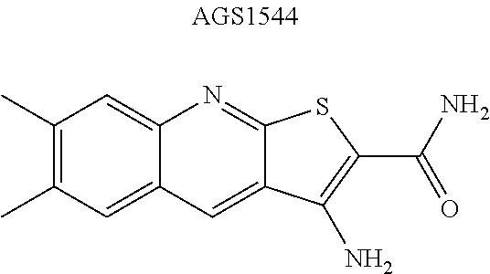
C12=CC(C)=C(C)C=C1N=C1C(=C2)C(N)=C(C(N)=O)S1
